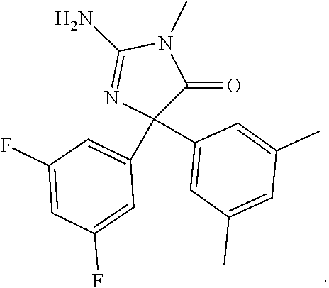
N1(C)C(N)=NC(C2=CC(C)=CC(C)=C2)(C2=CC(F)=CC(F)=C2)C1=O
